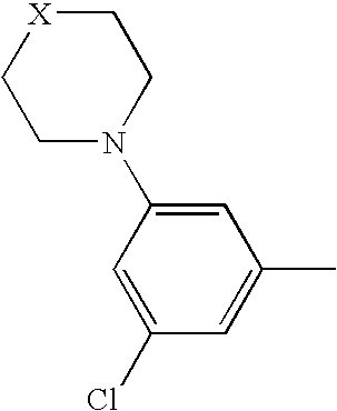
C1[X]CCN(C2=CC(C)=CC(Cl)=C2)C1
